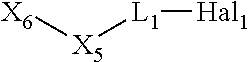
[X6][X5][L1][Hal1]
